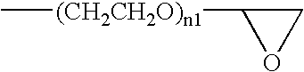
C[(CH2CH2O)n1]C1OC1
